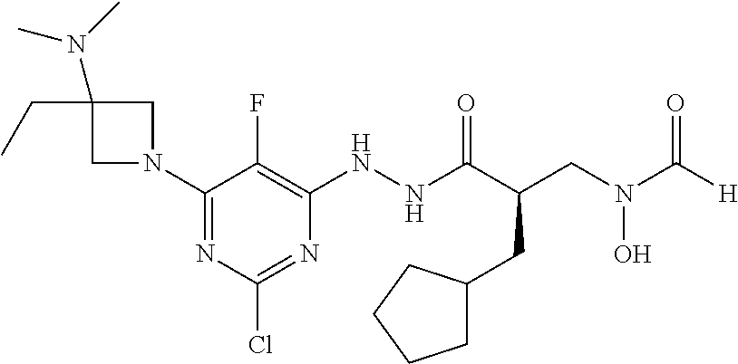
C1N(C2=NC(Cl)=NC(NNC(C(CC3CCCC3)CN(C([H])=O)O)=O)=C2F)CC1(CC)N(C)C
